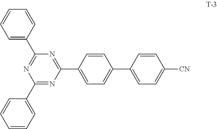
C1=C(C2=NC(C3=CC=CC=C3)=NC(C3=CC=C(C4=CC=C([CN])C=C4)C=C3)=N2)C=CC=C1
